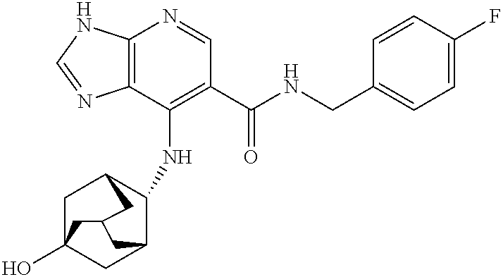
C1C2(O)CC3C(NC4=C(C(NCC5=CC=C(F)C=C5)=O)C=NC5=C4N=CN5)C1CC(C2)C3
